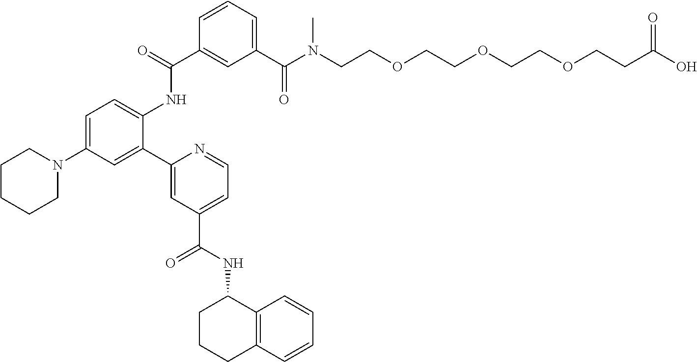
C1=CC=C(C(N(C)CCOCCOCCOCCC(O)=O)=O)C=C1C(NC1=CC=C(N2CCCCC2)C=C1C1=CC(C(NC2CCCC3=C2C=CC=C3)=O)=CC=N1)=O
